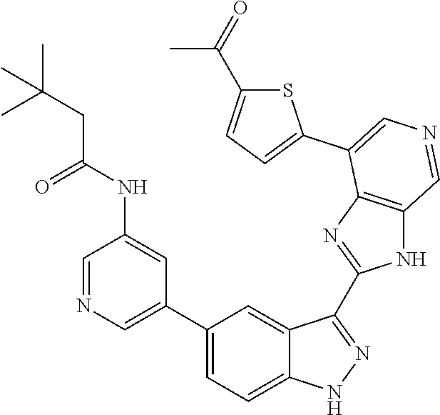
C1(C2=CN=CC(NC(CC(C)(C)C)=O)=C2)=CC=C2C(=C1)C(C1=NC3=C(N1)C=NC=C3C1=CC=C(C(=O)C)S1)=NN2
